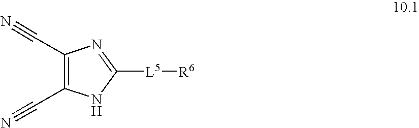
C1([L5][R6])=NC(C#N)=C(C#N)N1
